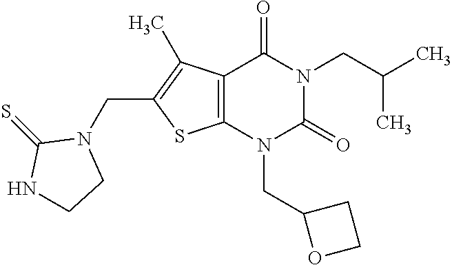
C12=C(N(CC3OCC3)C(=O)N(CC(C)C)C1=O)SC(CN1C(=S)NCC1)=C2C
